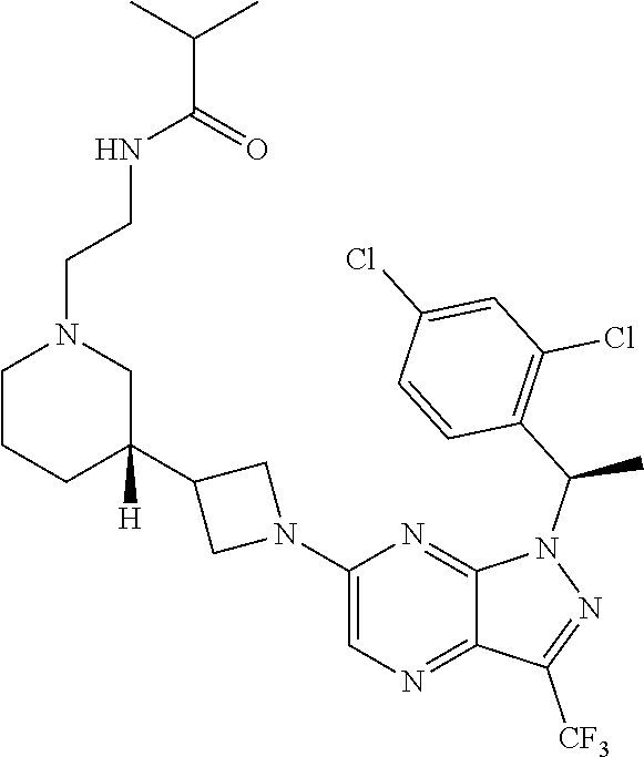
C1(N2CC(C3([H])CN(CCNC(C(C)C)=O)CCC3)C2)=CN=C2C(=N1)N(C(C1=C(Cl)C=C(Cl)C=C1)C)N=C2[CF3]
